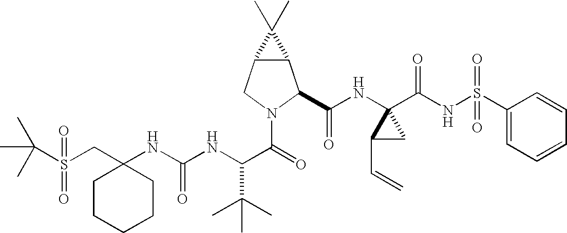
C1(NC(NC(C(=O)N2C(C(NC3(C(NS(C4=CC=CC=C4)(=O)=O)=O)C(C=C)C3)=O)C3C(C2)C3(C)C)C(C)(C)C)=O)(CS(C(C)(C)C)(=O)=O)CCCCC1
